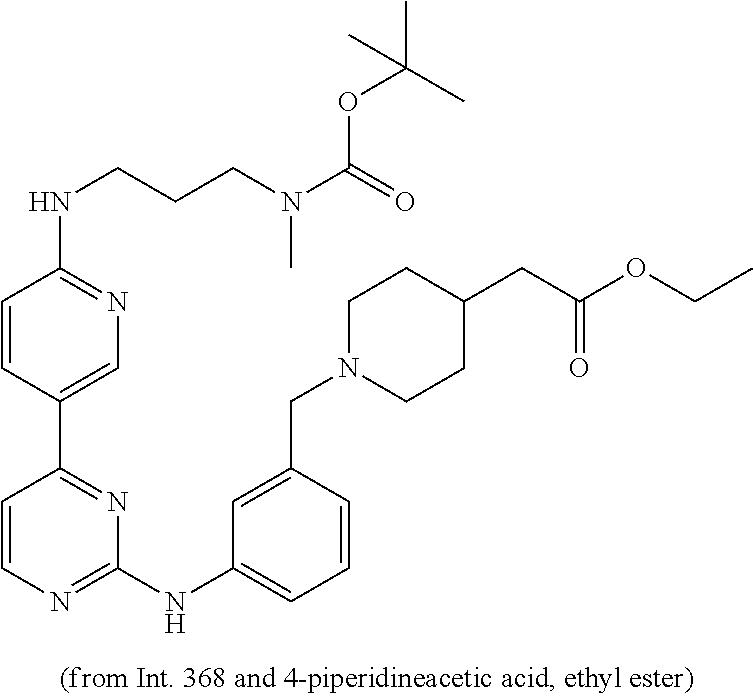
C1(NC2=CC=CC(CN3CCC(CC(OCC)=O)CC3)=C2)=NC=CC(C2=CN=C(NCCCN(C(OC(C)(C)C)=O)C)C=C2)=N1
